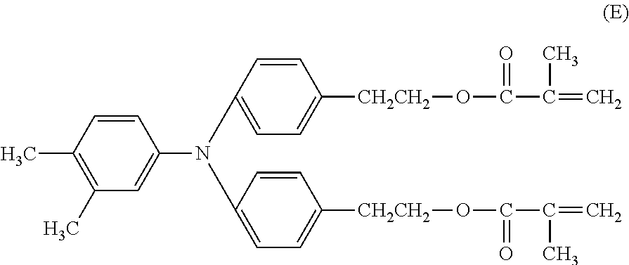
C1=CC(N(C2=CC(C)=C(C)C=C2)C2=CC=C([CH2CH2]OC(=O)C(=C)C)C=C2)=CC=C1[CH2CH2]OC(=O)C(=C)C
